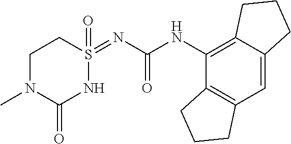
C12=C(C=C3C(=C1NC(=O)N=S1(=O)CCN(C)C(=O)N1)CCC3)CCC2
